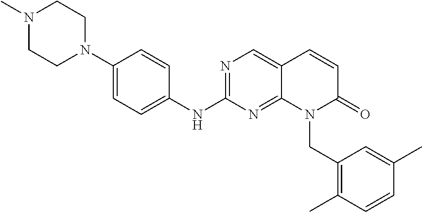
N1(C)CCN(C2=CC=C(NC3=NC=C4C(=N3)N(CC3=C(C)C=CC(C)=C3)C(=O)C=C4)C=C2)CC1
